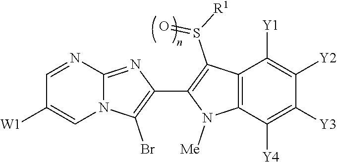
N12C(=NC(C3=C(S([R1])=O)C4=C(N3[Me])C([Y4])=C([Y3])C([Y2])=C4[Y1])=C1Br)N=CC([W1])=C2
